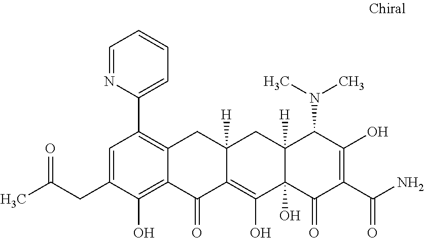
C1=C(CC(C)=O)C(O)=C2C(=C1C1=CC=CC=N1)CC1([H])C(=C(O)C3(O)C([H])(C1)C(N(C)C)C(O)=C(C(N)=O)C3=O)C2=O
